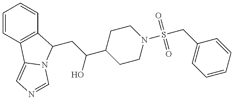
C1=CC2=C(C=C1)C(CC(O)C1CCN(S(CC3=CC=CC=C3)(=O)=O)CC1)N1C2=CN=C1
